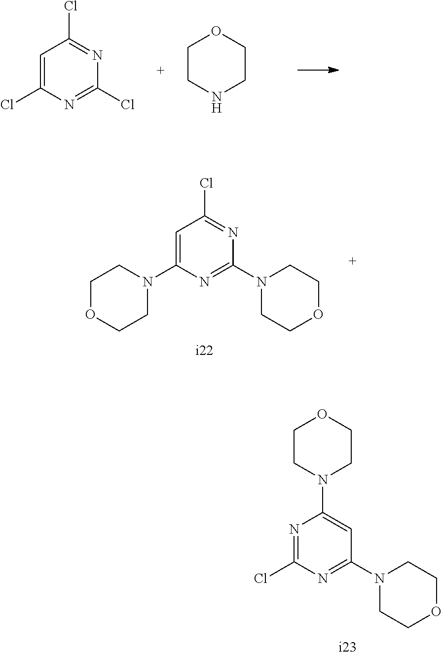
C1=C(Cl)N=C(Cl)N=C1Cl.C1CNCCO1.N1=C(Cl)N=C(N2CCOCC2)C=C1N1CCOCC1.C1=C(N2CCOCC2)N=C(N2CCOCC2)N=C1Cl
